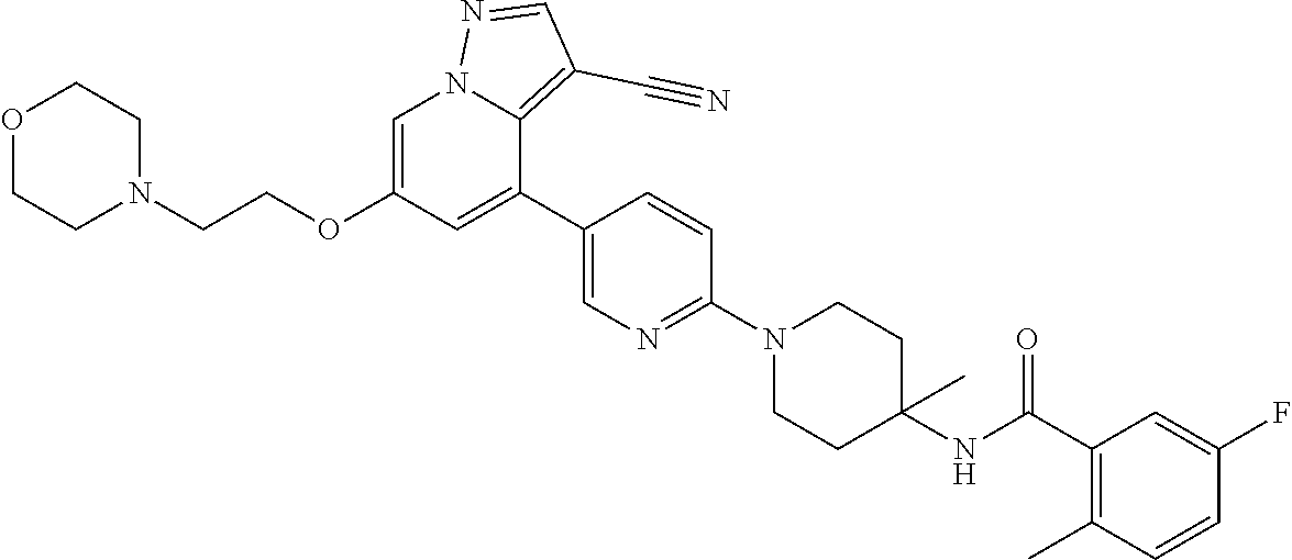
O1CCN(CCOC2=CN3C(=C(C#N)C=N3)C(C3=CN=C(N4CCC(NC(C5=C(C)C=CC(F)=C5)=O)(C)CC4)C=C3)=C2)CC1
